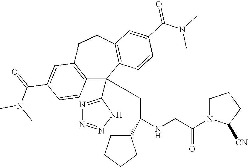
C1(C(=O)N(C)C)=CC2=C(C=C1)C(C1=NN=NN1)(CC(NCC(N1C([CN])CCC1)=O)C1CCCC1)C1=C(CC2)C=C(C(N(C)C)=O)C=C1
